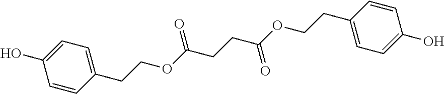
C1=CC(CCOC(CCC(OCCC2=CC=C(O)C=C2)=O)=O)=CC=C1O
